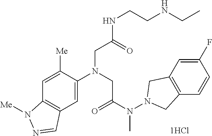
C12=C(C=C(N(CC(N(N3CC4=C(C3)C=C(F)C=C4)C)=O)CC(NCCNCC)=O)C([Me])=C1)C=NN2[Me]
